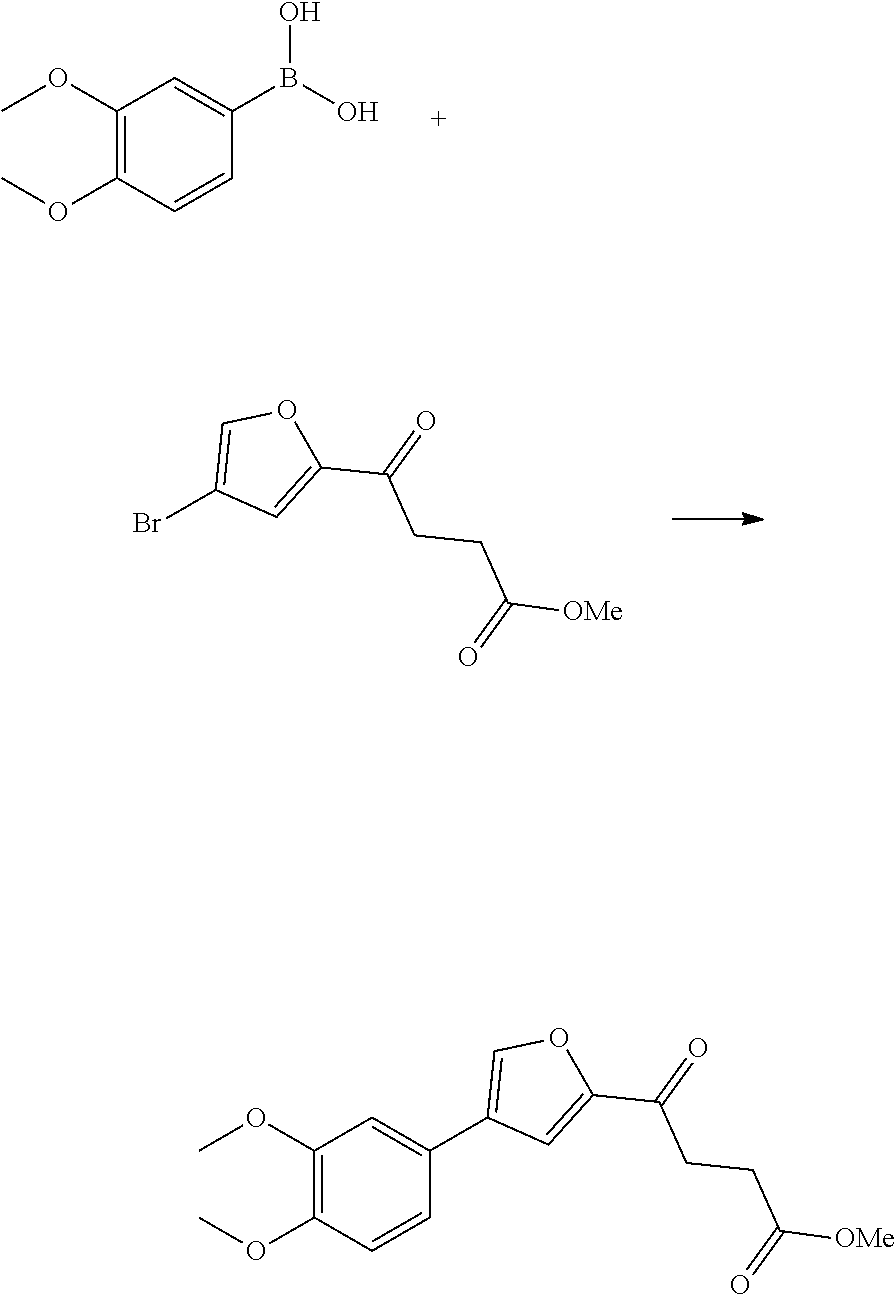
BrC1=COC(C(=O)CCC([OMe])=O)=C1.C1(B(O)O)=CC(OC)=C(OC)C=C1.C1(C2=COC(C(=O)CCC([OMe])=O)=C2)=CC(OC)=C(OC)C=C1
